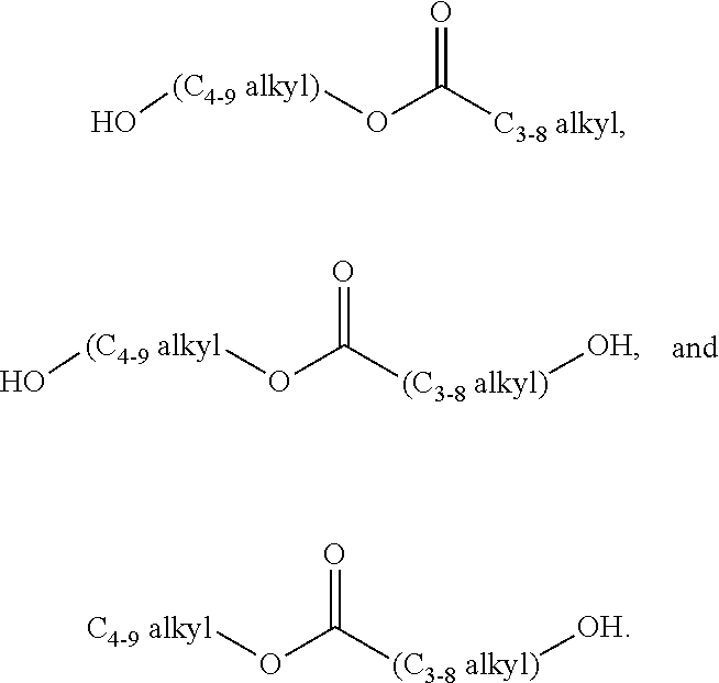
O=C([(C3-8 alkyl)][OH])O[(C4-9 alkyl]O.O=C([C3-8 alkyl])O[(C4-9 alkyl)]O.O=C([(C3-8 alkyl)][OH])O[C4-9 alkyl]
